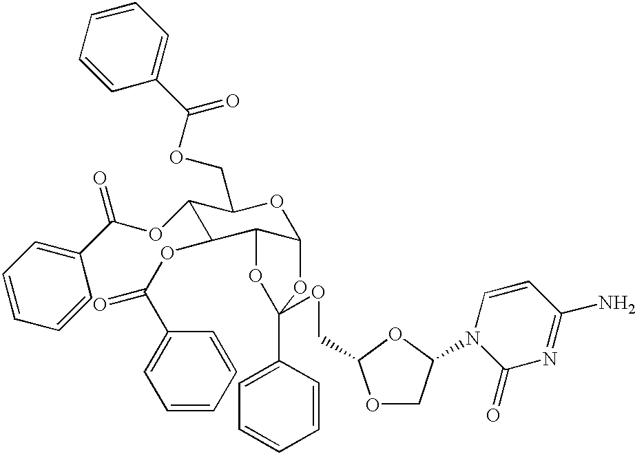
C1(OC(C2=CC=CC=C2)=O)C2C(OC(COC(=O)C3=CC=CC=C3)C1OC(C1=CC=CC=C1)=O)OC(C1=CC=CC=C1)(OCC1OCC(N3C(=O)N=C(N)C=C3)O1)O2
